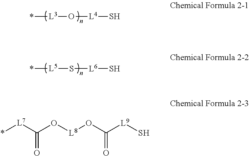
*[L3]O[L4]S.*[L5]S[L6]S.*[L7]C(=O)O[L8]OC(=O)[L9]S
